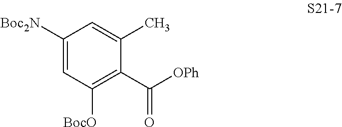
C1([Boc2N])=CC([BocO])=C(C([OPh])=O)C(C)=C1
